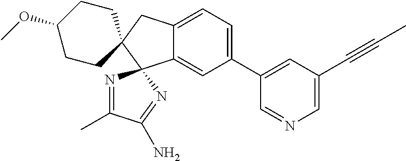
C1(C2=CC(C#CC)=CN=C2)=CC=C2C(=C1)C1(C3(C2)CCC(OC)CC3)N=C(C)C(N)=N1
